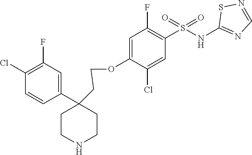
C1=C(OCCC2(C3=CC(F)=C(Cl)C=C3)CCNCC2)C(Cl)=CC(S(NC2=NC=NS2)(=O)=O)=C1F
